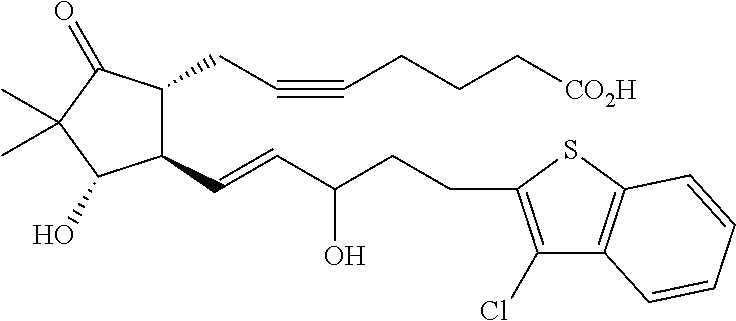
C1(C=CC(CCC2=C(Cl)C3=C(S2)C=CC=C3)O)C(CC#CCCC[CO2H])C(=O)C(C)(C)C1O
